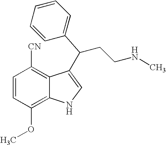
C1=CC(OC)=C2C(=C1[CN])C(C(CCNC)C1=CC=CC=C1)=CN2
